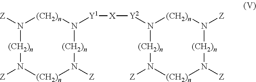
[Z]N1[(CH2)n]N([Y1][X][Y2]N2[(CH2)n]N([Z])[(CH2)n]N([Z])[(CH2)n]N([Z])[(CH2)n]2)[(CH2)n]N([Z])[(CH2)n]N([Z])[(CH2)n]1
